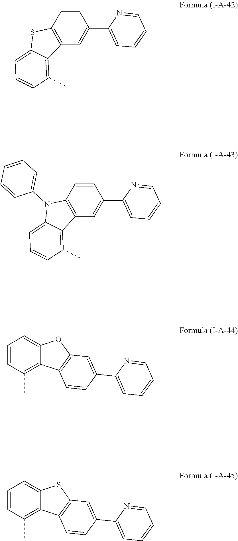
C1=CC2=C(C=C1C1=CC=CC=N1)C1=C(C)C=CC=C1S2.C1=CC2=C(C=C1C1=CC=CC=N1)C1=C(C)C=CC=C1N2C1=CC=CC=C1.C1=CC(C)=C2C(=C1)OC1=C2C=CC(C2=CC=CC=N2)=C1.C1=CC(C)=C2C(=C1)SC1=C2C=CC(C2=CC=CC=N2)=C1
